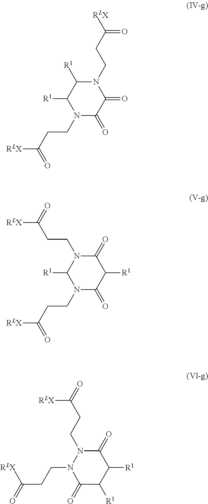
N1(CCC(=O)[RLX])C(=O)C(=O)N(CCC(=O)[RLX])C([R1])C1[R1].N1(CCC([RLX])=O)C(=O)C([R1])C(=O)N(CCC([RLX])=O)C1[R1].C1(=O)C([R1])C([R1])C(=O)N(CCC(=O)[RLX])N1CCC(=O)[RLX]
